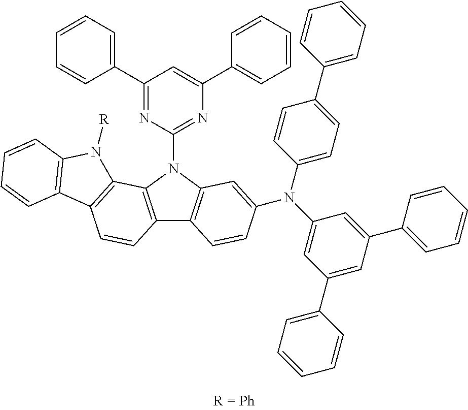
C1(C2=CC=CC=C2)=NC(N2C3=C(C4=C2C2=C(C=C4)C4=C(N2[R])C=CC=C4)C=CC(N(C2=CC(C4=CC=CC=C4)=CC(C4=CC=CC=C4)=C2)C2=CC=C(C4=CC=CC=C4)C=C2)=C3)=NC(C2=CC=CC=C2)=C1
